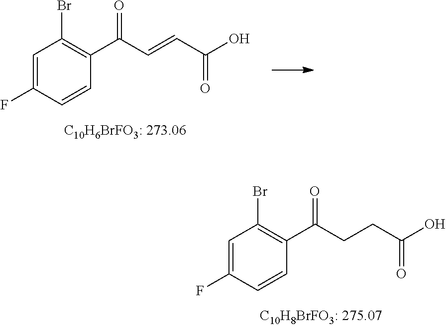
C1=C(F)C=CC(C(C=CC(O)=O)=O)=C1Br.C1=C(F)C=CC(C(CCC(O)=O)=O)=C1Br
